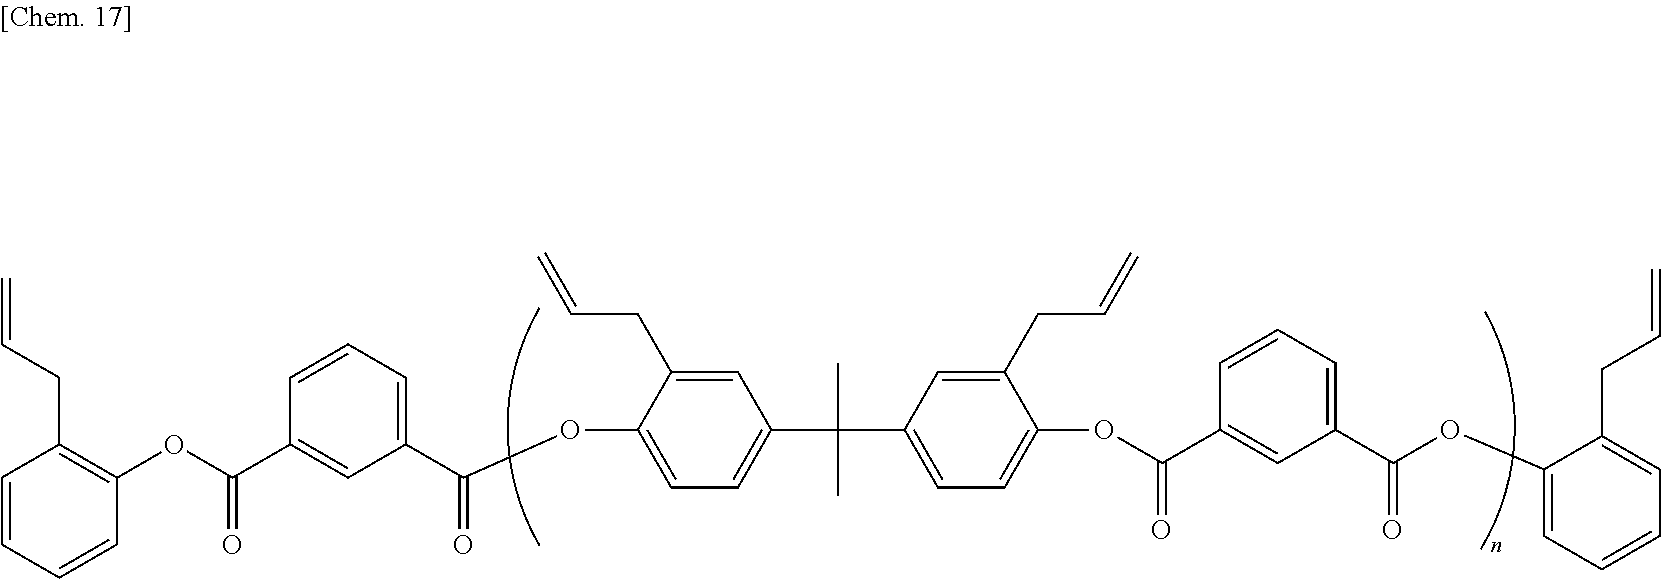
C=CCC1=C(OC(=O)C2=CC(C(=O)OC3=CC=C(C(C)(C4=CC=C(OC(=O)C5=CC(C(=O)OC6=CC=CC=C6CC=C)=CC=C5)C(CC=C)=C4)C)C=C3CC=C)=CC=C2)C=CC=C1
